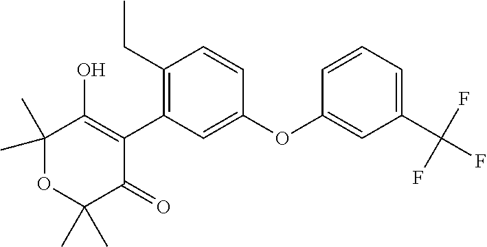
C1(C)(C)OC(C)(C)C(=O)C(C2=C(CC)C=CC(OC3=CC(C(F)(F)F)=CC=C3)=C2)=C1O
